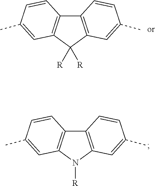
C12=C(C([R])([R])C3=C1C=CC(C)=C3)C=C(C)C=C2.C12=C(N([R])C3=C1C=CC(C)=C3)C=C(C)C=C2
